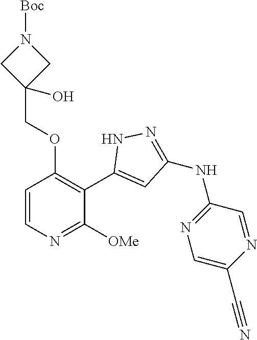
C1=CN=C([OMe])C(C2=CC(NC3=NC=C(C#N)N=C3)=NN2)=C1OCC1(O)CN([Boc])C1
